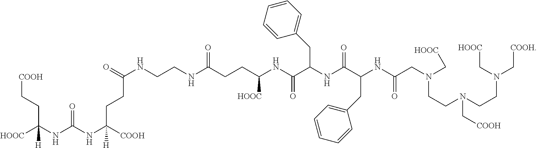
C(CC(NC(NC([HOOC])([H])CC[COOH])=O)([COOH])[H])C(NCCNC(CCC(NC(C(CC1=CC=CC=C1)NC(C(CC1=CC=CC=C1)NC(CN(C[HOOC])CCN(CCN(C[COOH])C[HOOC])C[COOH])=O)=O)=O)[HOOC])=O)=O
